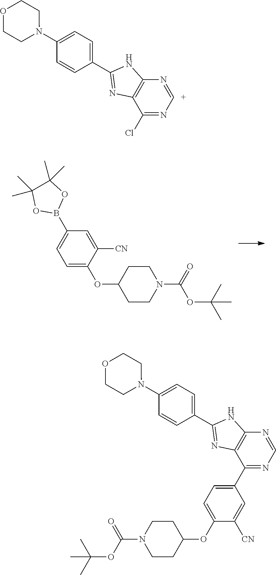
C1=C([CN])C(OC2CCN(C(OC(C)(C)C)=O)CC2)=CC=C1B1OC(C)(C)C(C)(C)O1.N1=[C+]N=C(Cl)C2=C1NC(C1=CC=C(N3CCOCC3)C=C1)=N2.N1=CN=C(C2=CC=C(OC3CCN(C(OC(C)(C)C)=O)CC3)C([CN])=C2)C2=C1NC(C1=CC=C(N3CCOCC3)C=C1)=N2
